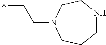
C(CN1CCCNCC1)C
